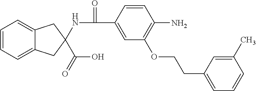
C1=CC(C(=O)NC2(C(O)=O)CC3=CC=CC=C3C2)=CC(OCCC2=CC=CC(C)=C2)=C1N
